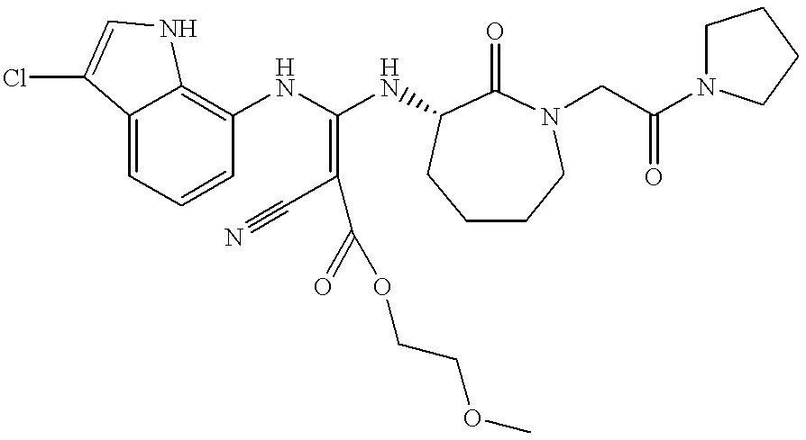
C12=CC=CC(NC(NC3C(=O)N(CC(N4CCCC4)=O)CCCC3)=C(C#N)C(OCCOC)=O)=C1NC=C2Cl
